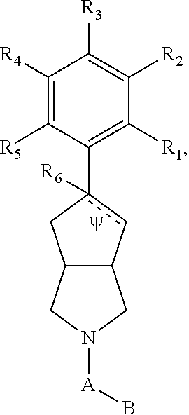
C12C(cc(C3=C([R1])C([R2])=C([R3])C([R4])=C3[R5])([R6])C1)CN([A]B)C2
